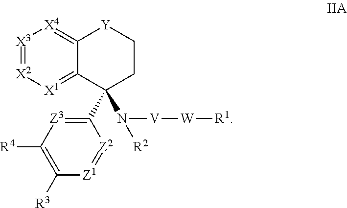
C1(C2(N([R2])[V][W][R1])C3=[X1][X2]=[X3][X4]=C3[Y]CC2)=[Z3]C([R4])=C([R3])[Z1]=[Z2]1
